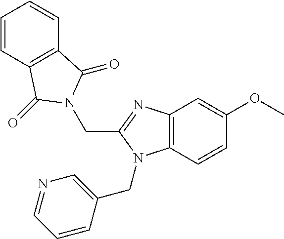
C12=C(C=CC(OC)=C1)N(CC1=CN=CC=C1)C(CN1C(=O)C3=C(C=CC=C3)C1=O)=N2
